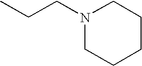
N1(CCC)CCCCC1
